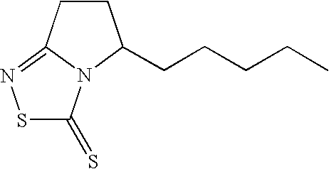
C12=NSC(=S)N1C(CCCCC)CC2
